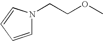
N1(CCOC)C=CC=C1
